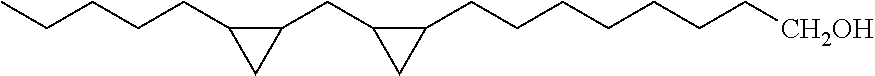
CCCCCC1CC1CC1CC1CCCCCCC[CH2OH]
